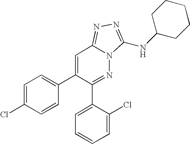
C1=C(C2=CC=C(Cl)C=C2)C(C2=CC=CC=C2Cl)=NN2C1=NN=C2NC1CCCCC1
